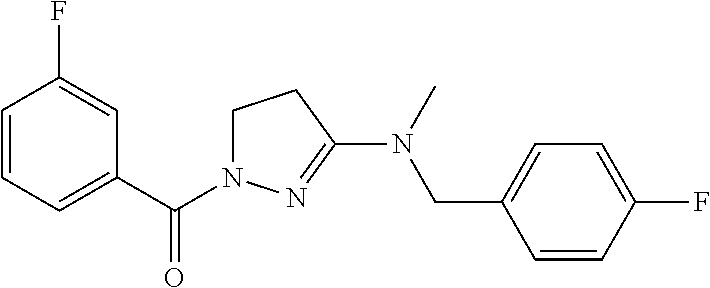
C1(F)=CC=C(CN(C2=NN(C(C3=CC=CC(F)=C3)=O)CC2)C)C=C1
